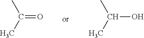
C(=O)(C)C.C(C)(C)O
